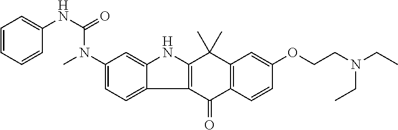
C1(N(C(NC2=CC=CC=C2)=O)C)=CC=C2C(=C1)NC1=C2C(=O)C2=C(C1(C)C)C=C(OCCN(CC)CC)C=C2
